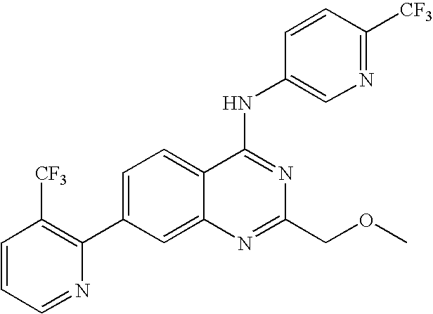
C1=CC=NC(C2=CC=C3C(=C2)N=C(COC)N=C3NC2=CN=C([CF3])C=C2)=C1[CF3]
